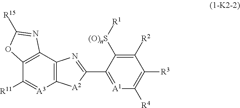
C12=C(C3=C(C([R11])=[A3]1)OC([R15])=N3)N=C(C1=[A1]C([R4])=C([R3])C([R2])=C1[(O)nS][R1])[A2]2
